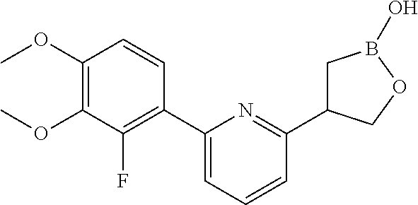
C1(C2=CC=CC(C3CB(O)OC3)=N2)=C(F)C(OC)=C(OC)C=C1
